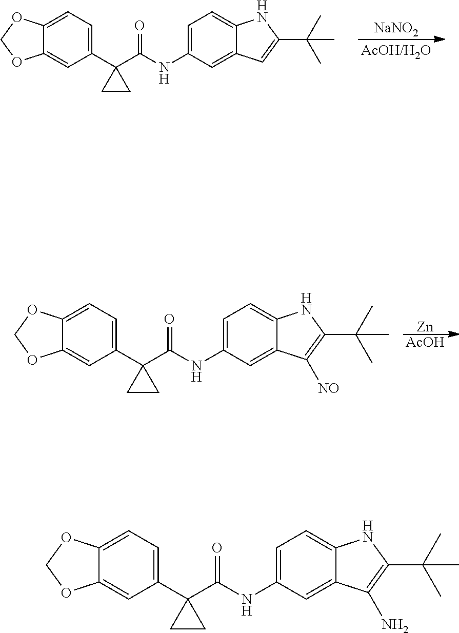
C12=CC=C(C3(C(=O)NC4=CC=C5C(=C4)C=C(C(C)(C)C)N5)CC3)C=C1OCO2.[NaNO2].[Zn].[AcOH].C12=CC=C(C3(C(=O)NC4=CC=C5C(=C4)C([NO])=C(C(C)(C)C)N5)CC3)C=C1OCO2.C12=CC=C(C3(C(=O)NC4=CC=C5C(=C4)C(N)=C(C(C)(C)C)N5)CC3)C=C1OCO2
